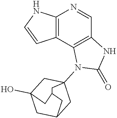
C12=C(C3=C(C=N1)NC(=O)N3C13CC4(O)CC(C1)CC(C4)C3)C=CN2
